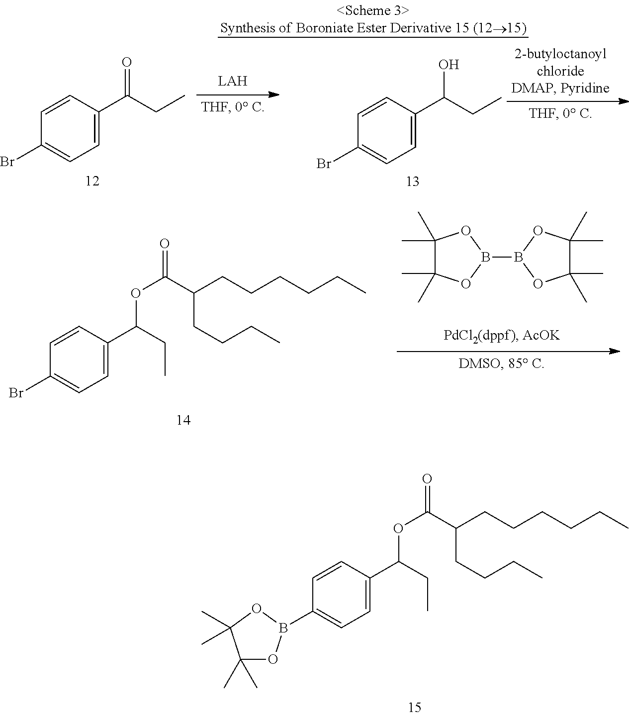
C(CC)(OC(C(CCCC)CCCCCC)=O)C1=CC=C(B2OC(C)(C)C(C)(C)O2)C=C1.C1(C(CC)=O)=CC=C(Br)C=C1.C(CC)(O)C1=CC=C(Br)C=C1.C(CC)(OC(C(CCCC)CCCCCC)=O)C1=CC=C(Br)C=C1.C1(C)(C)C(C)(C)OB(B2OC(C)(C)C(C)(C)O2)O1
